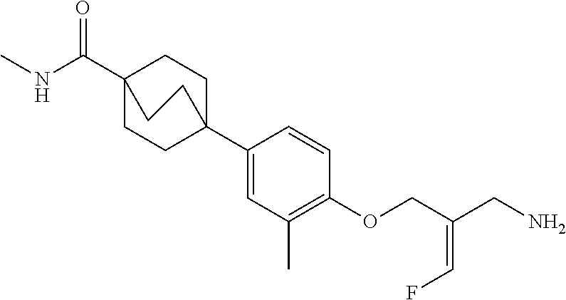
C1C2(C3=CC(C)=C(OCC(CN)=CF)C=C3)CCC(C(=O)NC)(C1)CC2
